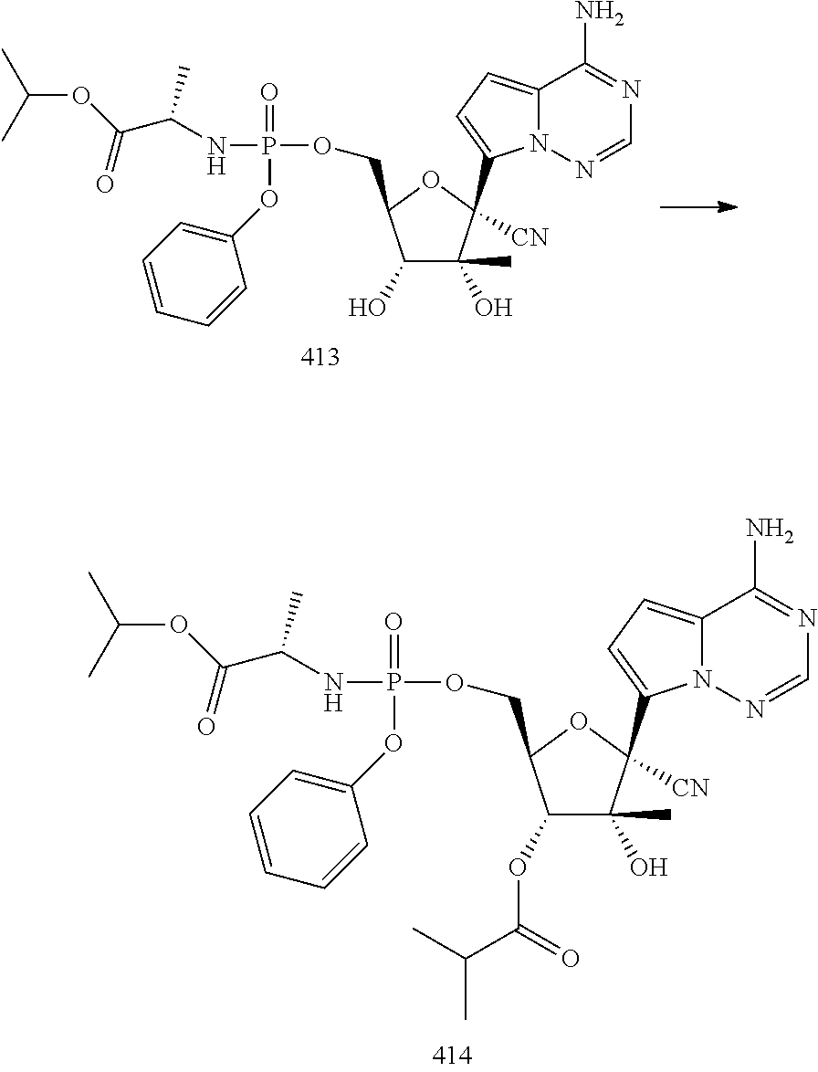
C1(OC(C(C)C)=O)C(O)(C)C([CN])(C2=CC=C3N2N=CN=C3N)OC1COP(NC(C(OC(C)C)=O)C)(=O)OC1=CC=CC=C1.C1(O)C(O)(C)C([CN])(C2=CC=C3N2N=CN=C3N)OC1COP(NC(C(OC(C)C)=O)C)(=O)OC1=CC=CC=C1
